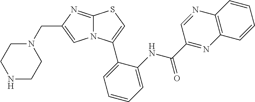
N1CCN(CC2=CN3C(=N2)SC=C3C2=CC=CC=C2NC(C2=NC3=C(N=C2)C=CC=C3)=O)CC1
